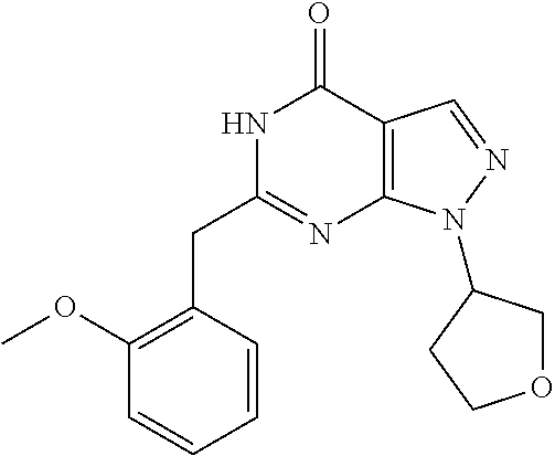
N1C(CC2=C(OC)C=CC=C2)=NC2=C(C1=O)C=NN2C1COCC1
